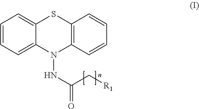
C1=CC=C2C(=C1)SC1=C(N2NC(=O)C[R1])C=CC=C1
